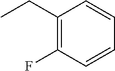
C1(CC)=C(F)C=CC=C1
